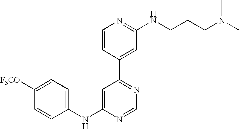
C1(NC2=CC(C3=CC(NCCCN(C)C)=NC=C3)=NC=N2)=CC=C([F3CO])C=C1
